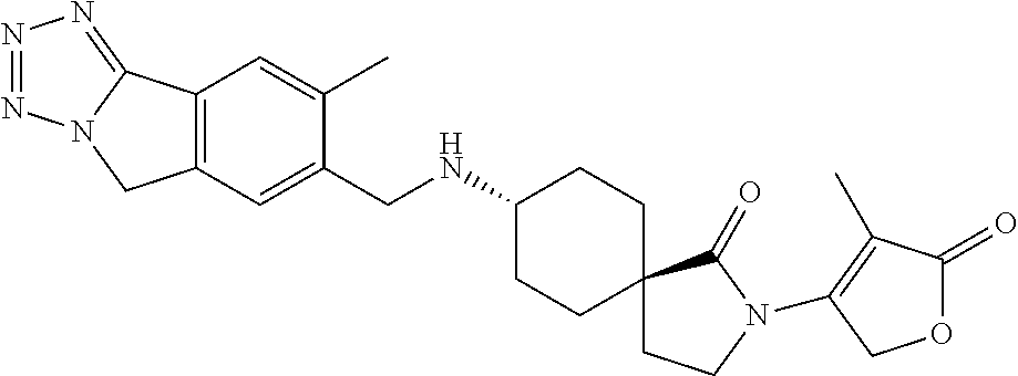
C12=C(C=C(CNC3CCC4(CC3)CCN(C3=C(C)C(=O)OC3)C4=O)C(C)=C1)CN1C2=NN=N1
